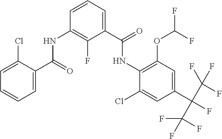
C1=C(Cl)C(C(=O)NC2=C(F)C(C(=O)NC3=C(OC(F)F)C=C(C(C(F)(F)F)(C(F)(F)F)F)C=C3Cl)=CC=C2)=CC=C1
